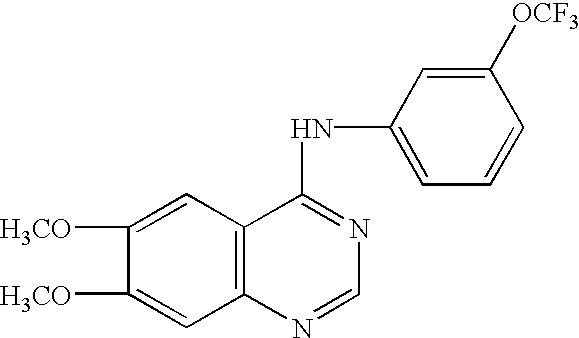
C1([H3CO])=CC2=C(C=C1[H3CO])C(NC1=CC=CC([OCF3])=C1)=NC=N2
